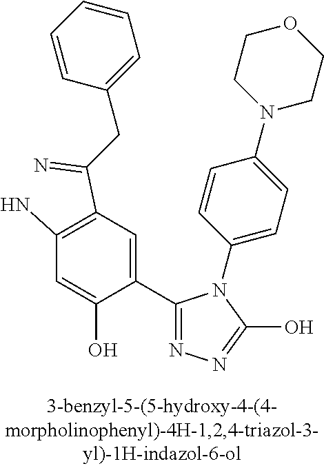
N1=C(C2=CC(C(=N)CC3=CC=CC=C3)=C(N)C=C2O)N(C2=CC=C(N3CCOCC3)C=C2)C(O)=N1
